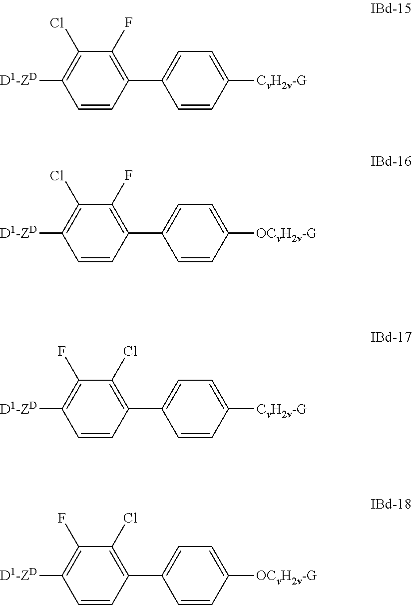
C1(C2=CC=C([CvH2v-G])C=C2)=C(F)C(Cl)=C([D1-ZD])C=C1.C1(C2=CC=C([OCvH2v-G])C=C2)=C(F)C(Cl)=C([D1-ZD])C=C1.C1(C2=CC=C([CvH2v-G])C=C2)=C(Cl)C(F)=C([D1-ZD])C=C1.C1(C2=CC=C([OCvH2v-G])C=C2)=C(Cl)C(F)=C([D1-ZD])C=C1
